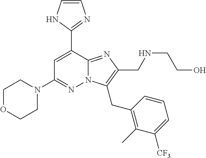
C1OCCN(C2=NN3C(=NC(CNCCO)=C3CC3=C(C)C([CF3])=CC=C3)C(C3=NC=CN3)=C2)C1
